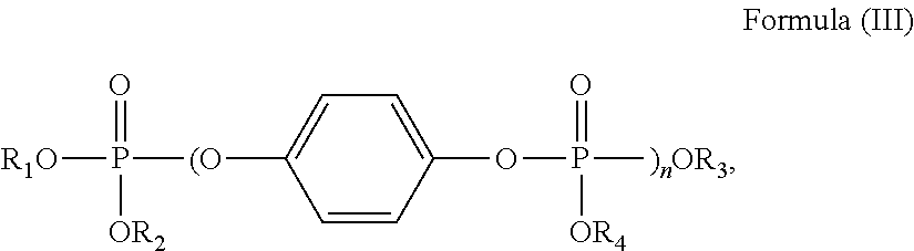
[R1O]P(=O)([OR2])[(O]C1=CC=C(OP(=O)([OR4])[)nOR3])C=C1
